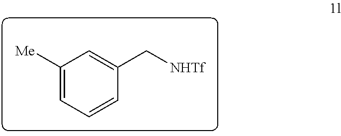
C1([Me])=CC=CC(C[NHTf])=C1
